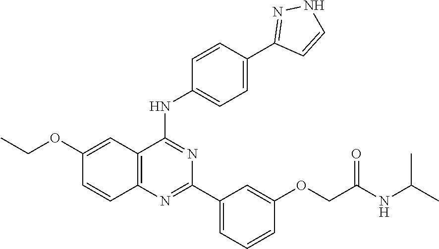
C12=C(N=C(C3=CC=CC(OCC(NC(C)C)=O)=C3)N=C1NC1=CC=C(C3=NNC=C3)C=C1)C=CC(OCC)=C2
